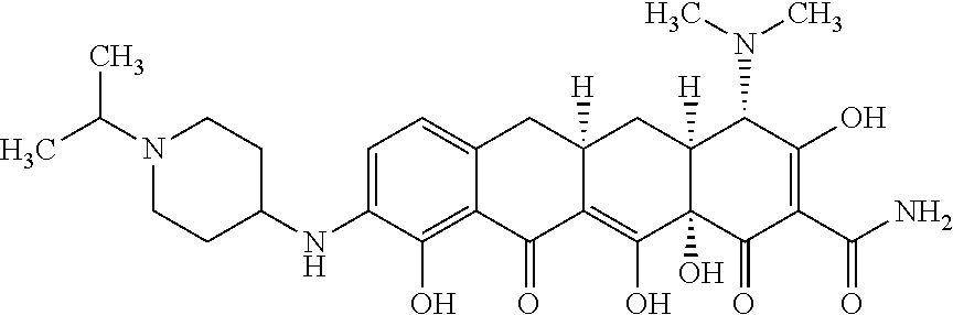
C1=C(NC2CCN(C(C)C)CC2)C(O)=C2C(=C1)CC1([H])C(=C(O)C3(O)C([H])(C1)C(N(C)C)C(O)=C(C(N)=O)C3=O)C2=O
